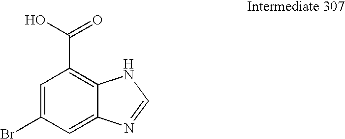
C1=C(Br)C=C2C(=C1C(O)=O)NC=N2
